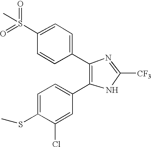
N1=C([CF3])NC(C2=CC=C(SC)C(Cl)=C2)=C1C1=CC=C(S(C)(=O)=O)C=C1
